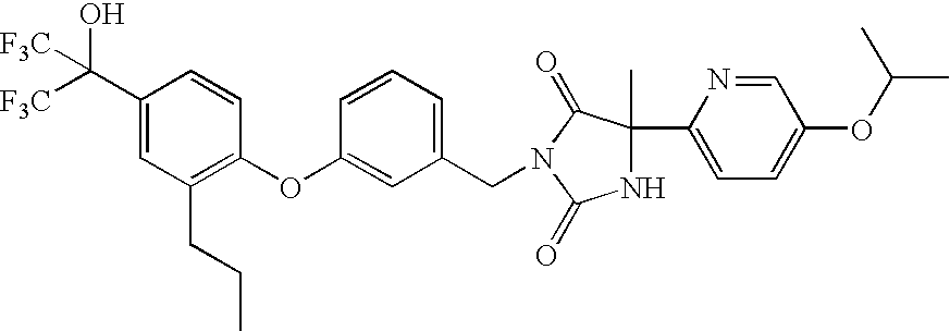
C1(C([F3C])(O)[F3C])=CC(CCC)=C(OC2=CC(CN3C(=O)C(C)(C4=CC=C(OC(C)C)C=N4)NC3=O)=CC=C2)C=C1
